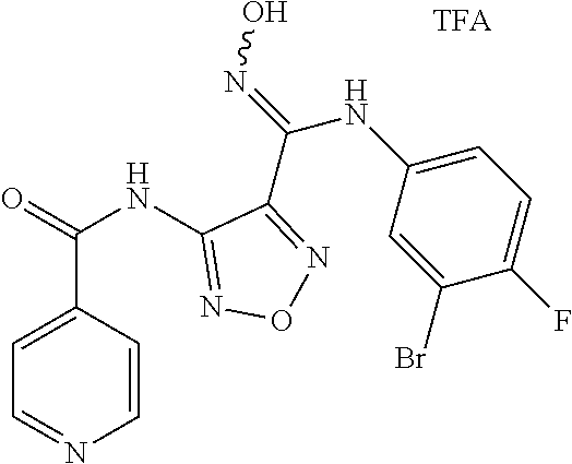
C1(NC(=O)C2=CC=NC=C2)=NON=C1C(=NO)NC1=CC=C(F)C(Br)=C1
